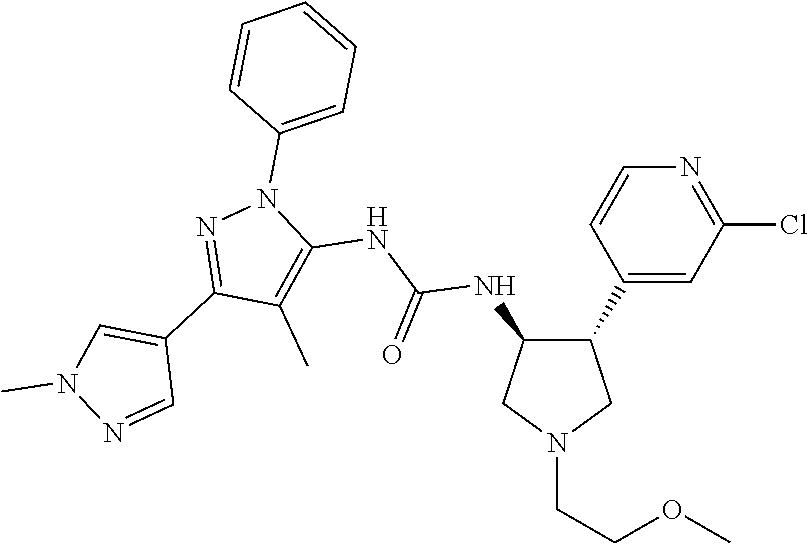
C1(C2C(NC(=O)NC3=C(C)C(C4=CN(C)N=C4)=NN3C3=CC=CC=C3)CN(CCOC)C2)=CC(Cl)=NC=C1
